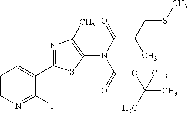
C1=CN=C(F)C(C2=NC(C)=C(N(C(C(C)CSC)=O)C(OC(C)(C)C)=O)S2)=C1
